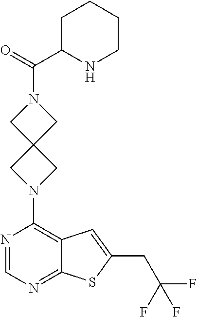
N1=CN=C2C(=C1N1CC3(C1)CN(C(C1CCCCN1)=O)C3)C=C(CC(F)(F)F)S2
